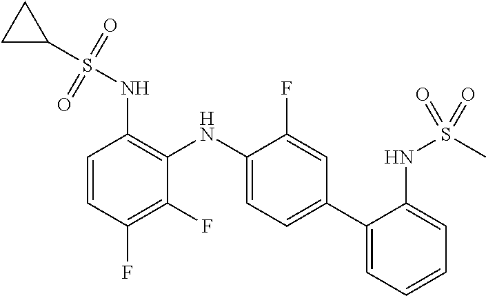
C1=CC(F)=C(F)C(NC2=CC=C(C3=CC=CC=C3NS(C)(=O)=O)C=C2F)=C1NS(C1CC1)(=O)=O
